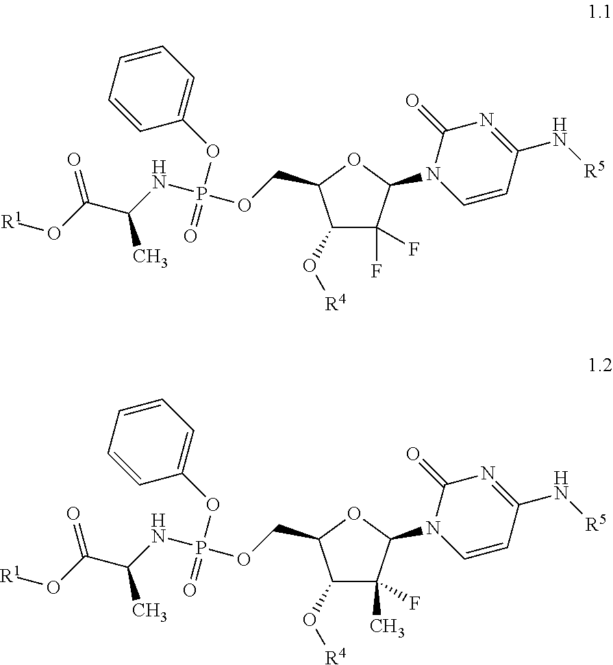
C1(=O)N(C2C(F)(F)C(O[R4])C(COP(=O)(OC3=CC=CC=C3)NC(C(O[R1])=O)C)O2)C=CC(N[R5])=N1.C1(=O)N(C2C(C)(F)C(O[R4])C(COP(=O)(OC3=CC=CC=C3)NC(C(O[R1])=O)C)O2)C=CC(N[R5])=N1
